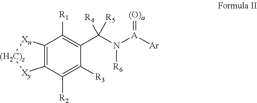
C1(C(N([A]([Ar])=[(O)a])[R6])([R4])[R5])=C([R1])C2=C(C([R2])=C1[R3])[Xy][(H2C)z][Xn]2
